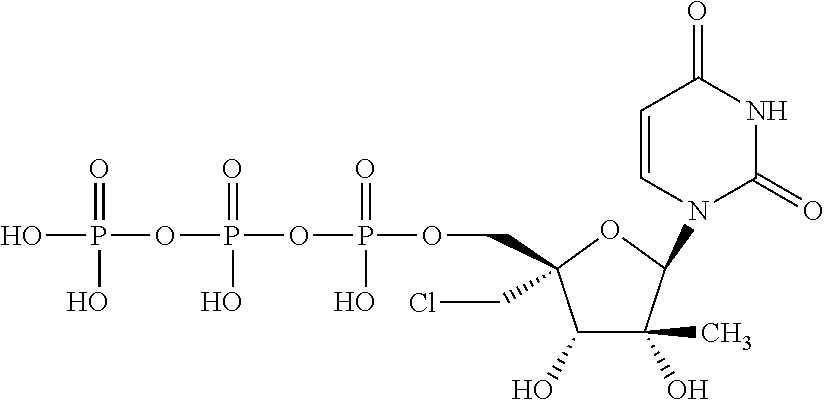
C1(O)C(O)(C)C(N2C=CC(=O)NC2=O)OC1(CCl)COP(OP(OP(O)(=O)O)(=O)O)(=O)O
